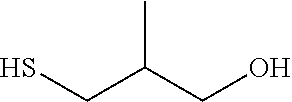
CC(CO)CS
